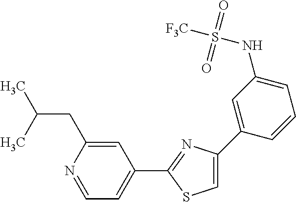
C1=C(C2=CC(NS(=O)(=O)[F3C])=CC=C2)N=C(C2=CC=NC(CC(C)C)=C2)S1
